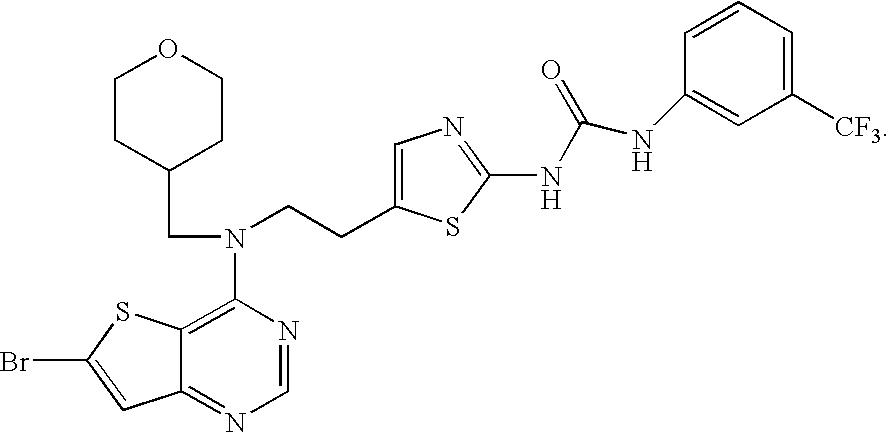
C1(N(CCC2=CN=C(NC(NC3=CC([CF3])=CC=C3)=O)S2)CC2CCOCC2)=C2C(=NC=N1)C=C(Br)S2
